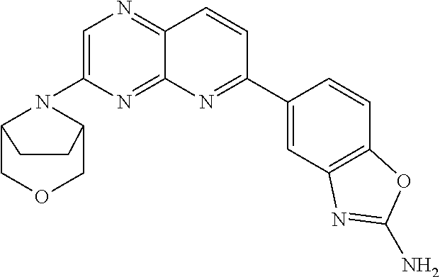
C1=C(N2C3COCC2CC3)N=C2C(=N1)C=CC(C1=CC3=C(C=C1)OC(N)=N3)=N2
